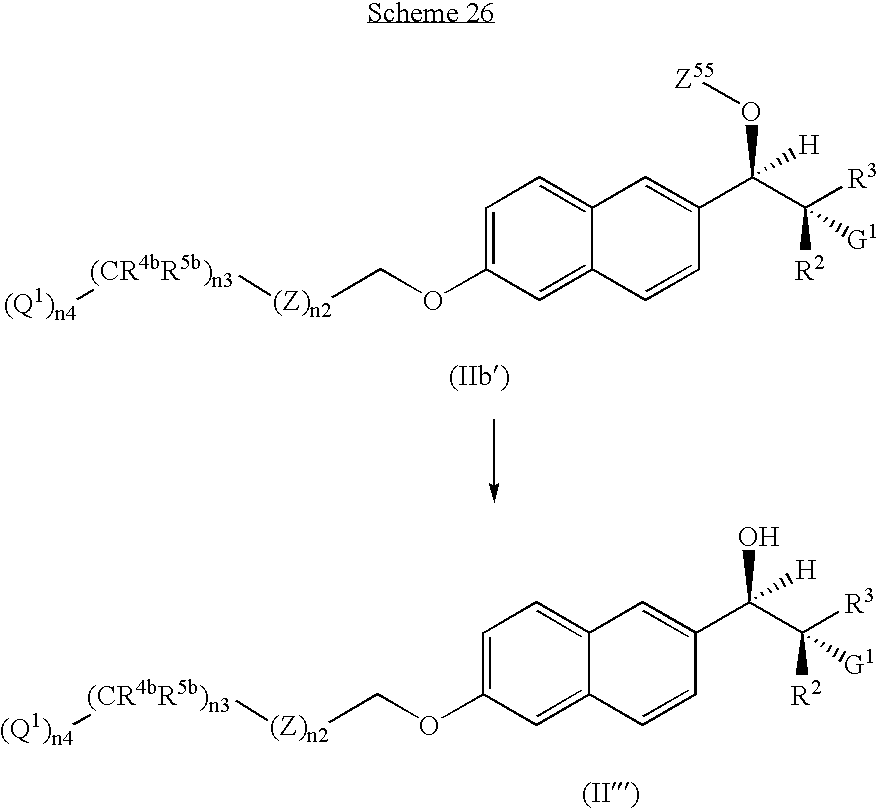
C1=C(OC[(Z)n2][(CR4bR5b)n3][(Q1)n4])C=C2C(=C1)C=C(C(C([R3])([R2])[G1])(O)[H])C=C2.C1=C(OC[(Z)n2][(CR4bR5b)n3][(Q1)n4])C=C2C(=C1)C=C(C(C([R3])([R2])[G1])(O[Z55])[H])C=C2
